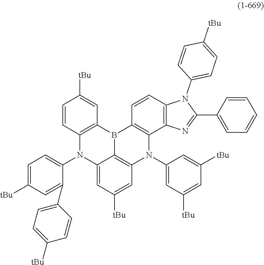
C12=C(N(C3=CC([tBu])=CC([tBu])=C3)C3=C4B1C1=C(N(C5=CC=C([tBu])C=C5C5=CC=C([tBu])C=C5)C4=CC([tBu])=C3)C=CC([tBu])=C1)C1=C(C=C2)N(C2=CC=C([tBu])C=C2)C(C2=CC=CC=C2)=N1
